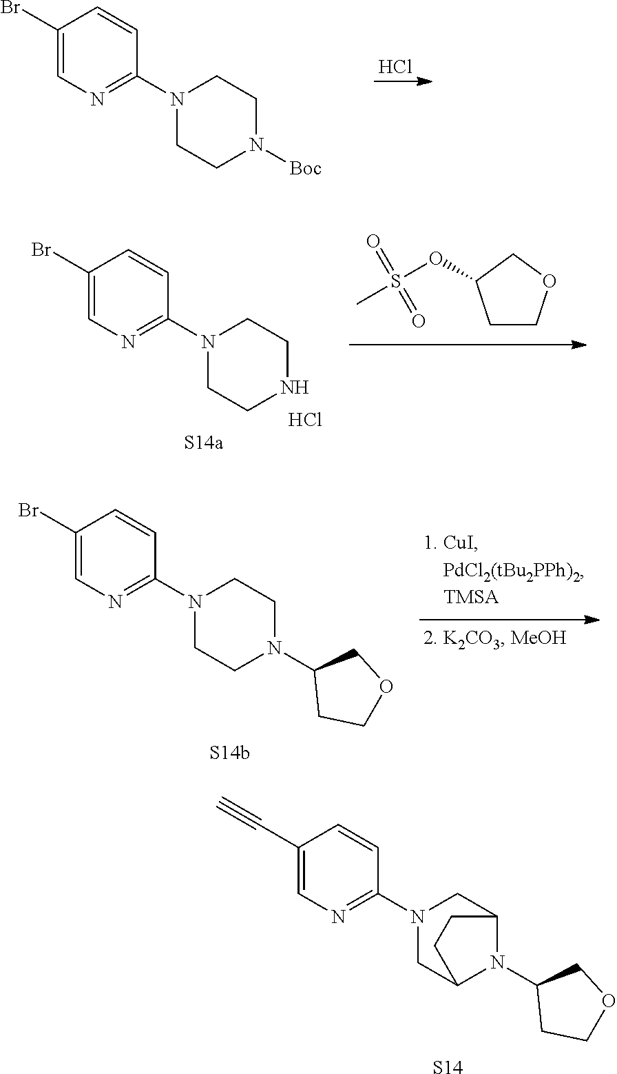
Cl.C1(Br)=CN=C(N2CCN([Boc])CC2)C=C1.C1(Br)=CN=C(N2CCN(C3CCOC3)CC2)C=C1.C1(C#C)=CN=C(N2CC3N(C4CCOC4)C(C2)CC3)C=C1.[S14].C1(Br)=CN=C(N2CCNCC2)C=C1.Cl.C1C(OS(=O)(=O)C)CCO1
